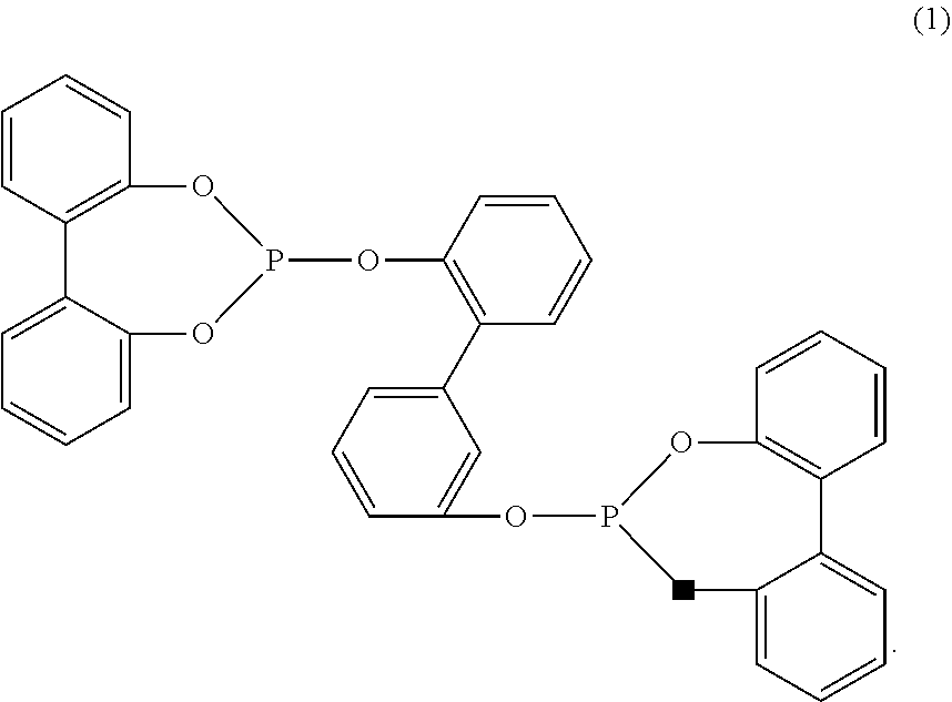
C1=C(OP2OC3=C(C4=CC=CC=C4C2)C=CC=C3)C=CC=C1C1=C(OP2OC3=C(C4=CC=CC=C4O2)C=CC=C3)C=CC=C1
